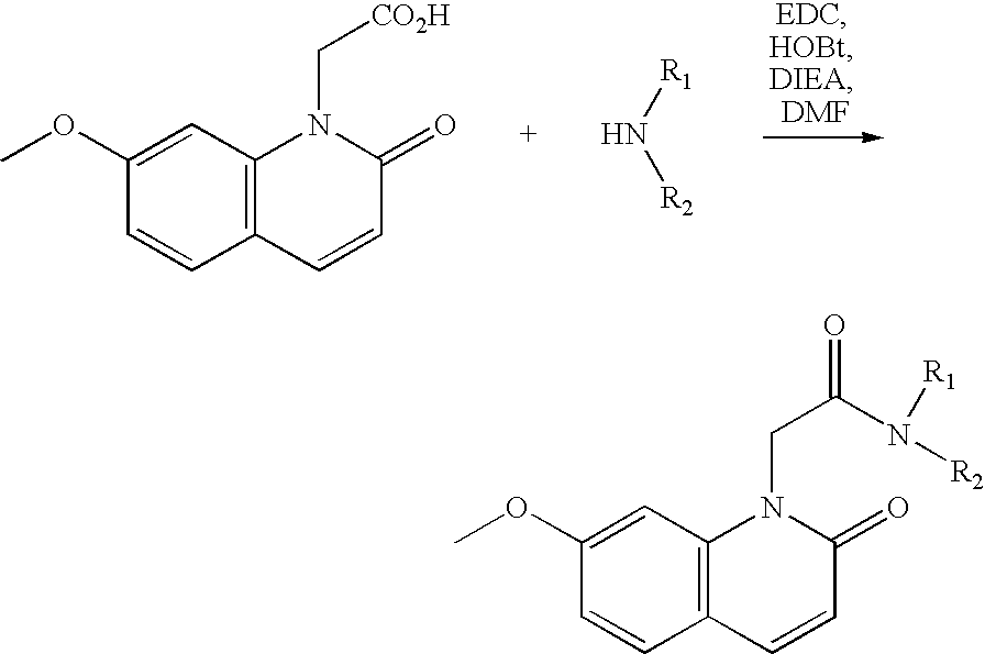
[R1]N[R2].C12=C(C=C(OC)C=C1)N(C[CO2H])C(=O)C=C2.C12=C(C=C(OC)C=C1)N(CC(=O)N([R2])[R1])C(=O)C=C2
